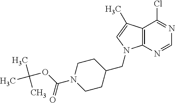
C12=C(N=CN=C1Cl)N(CC1CCN(C(OC(C)(C)C)=O)CC1)C=C2C
